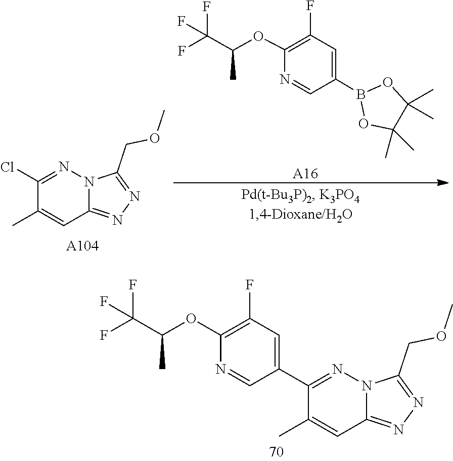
C12=NN=C(COC)N1N=C(C1=CC(F)=C(OC(C(F)(F)F)C)N=C1)C(C)=C2.C1(C)(C)C(C)(C)OB(C2=CC(F)=C(OC(C(F)(F)F)C)N=C2)O1.[A16].N1=C(COC)N2N=C(Cl)C(C)=CC2=N1.[A104]
